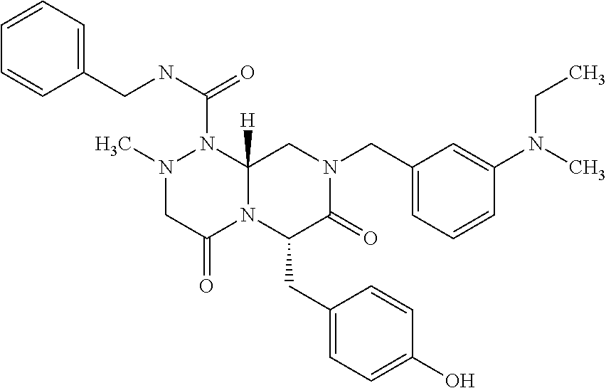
C1=CC=C(CNC(=O)N2N(C)CC(=O)N3C2([H])CN(CC2=CC=CC(N(C)CC)=C2)C(=O)C3CC2=CC=C(O)C=C2)C=C1
